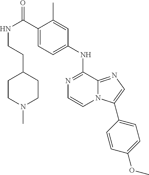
C1(NC2=NC=CN3C2=NC=C3C2=CC=C(OC)C=C2)=CC=C(C(NCCC2CCN(C)CC2)=O)C(C)=C1
